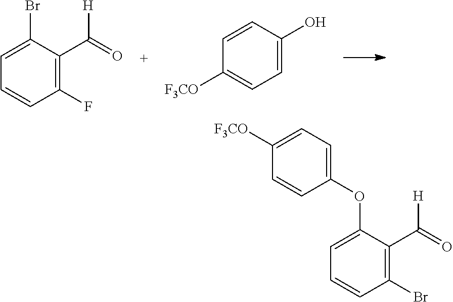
C1(F)=C(C(=O)[H])C(Br)=CC=C1.C1=C(O)C=CC([F3CO])=C1.C1(Br)=C(C(=O)[H])C(OC2=CC=C([F3CO])C=C2)=CC=C1
